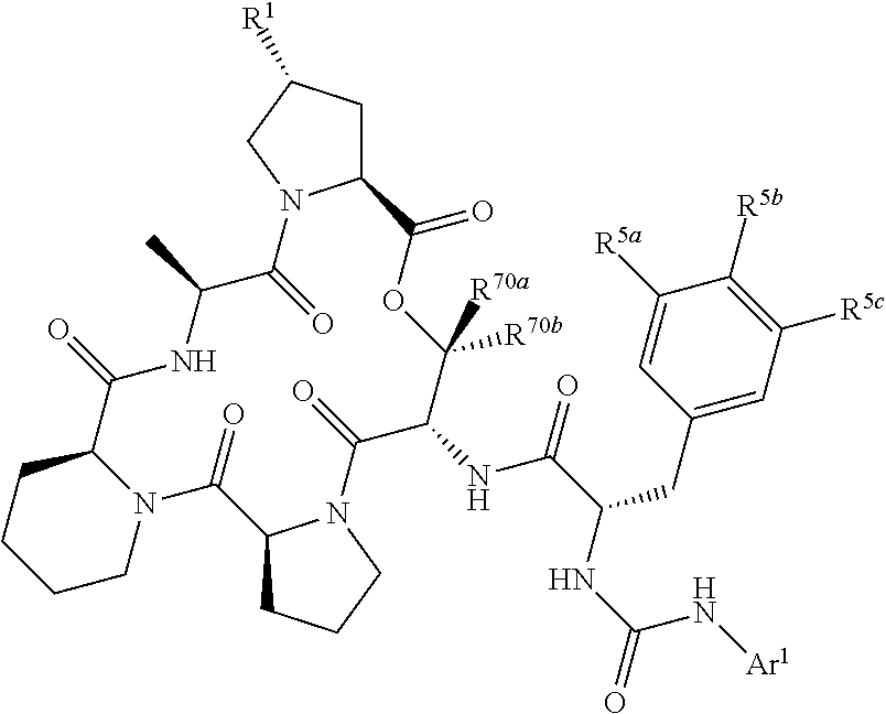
C12CC([R1])CN1C(=O)C(C)NC(=O)C1CCCCN1C(=O)C1CCCN1C(=O)C(NC(C(NC(=O)N[Ar1])CC1=CC([R5c])=C([R5b])C([R5a])=C1)=O)C([R70b])([R70a])OC2=O
